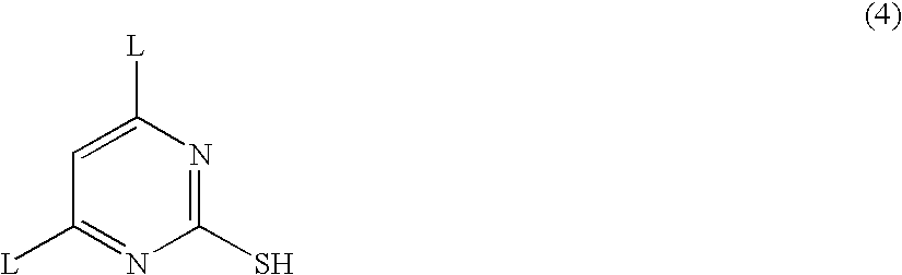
C1(S)=NC([L])=CC([L])=N1
